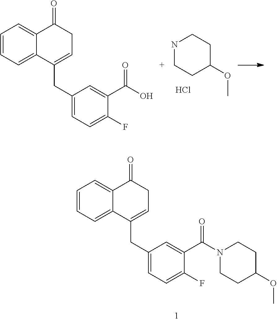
N1CCC(OC)CC1.Cl.C12=CC=CC=C1C(CC1=CC=C(F)C(C(O)=O)=C1)=CCC2=O.C12=CC=CC=C1C(CC1=CC=C(F)C(C(N3CCC(OC)CC3)=O)=C1)=CCC2=O
